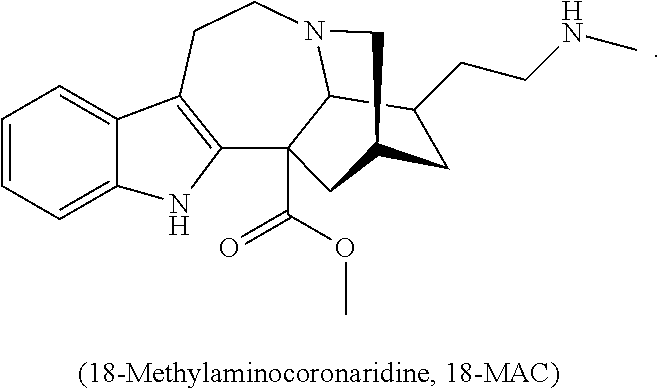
C12=C(CCN3C4C(CCNC)CC(C3)CC14C(OC)=O)C1=CC=CC=C1N2
